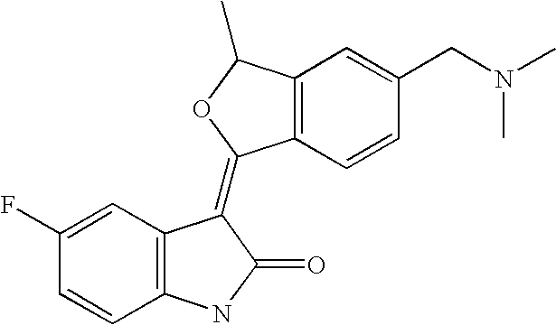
C1(F)=CC2=C(C=C1)NC(=O)C2=C1C2=C(C(C)O1)C=C(CN(C)C)C=C2
